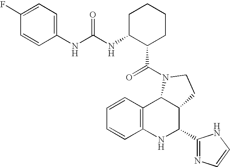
C1=CC2=C(C=C1)NC(C1=NC=CN1)C1C2N(C(=O)C2CCCCC2NC(=O)NC2=CC=C(F)C=C2)CC1
